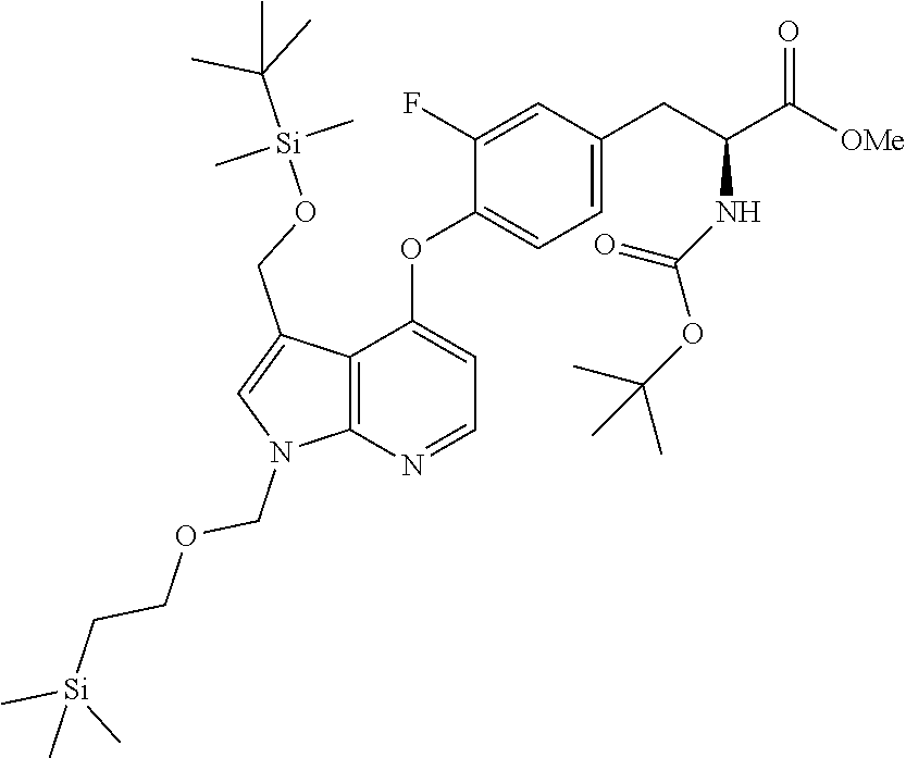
C12=C(N=CC=C1OC1=CC=C(CC(NC(OC(C)(C)C)=O)C([OMe])=O)C=C1F)N(COCC[Si](C)(C)C)C=C2CO[Si](C(C)(C)C)(C)C
